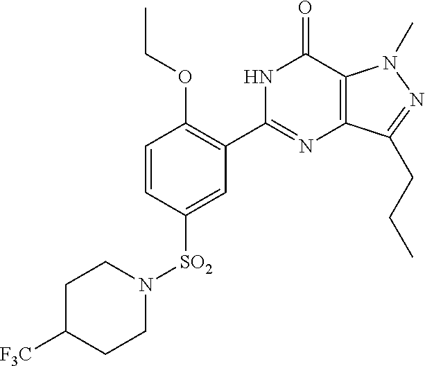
C1=CC([SO2]N2CCC([F3C])CC2)=CC(C2=NC3=C(C(=O)N2)N(C)N=C3CCC)=C1OCC
